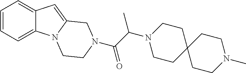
C1=CC=C2C(=C1)C=C1N2CCN(C(C(N2CCC3(CC2)CCN(C)CC3)C)=O)C1
